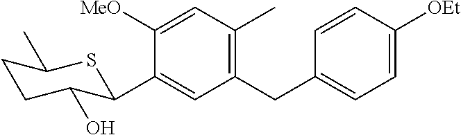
C1(CC2=CC=C([OEt])C=C2)=C(C)C=C([MeO])C(C2C(O)CCC(C)S2)=C1
